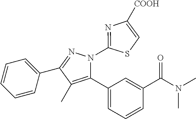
C1=CC=C(C2=NN(C3=NC([COOH])=CS3)C(C3=CC=CC(C(=O)N(C)C)=C3)=C2C)C=C1
